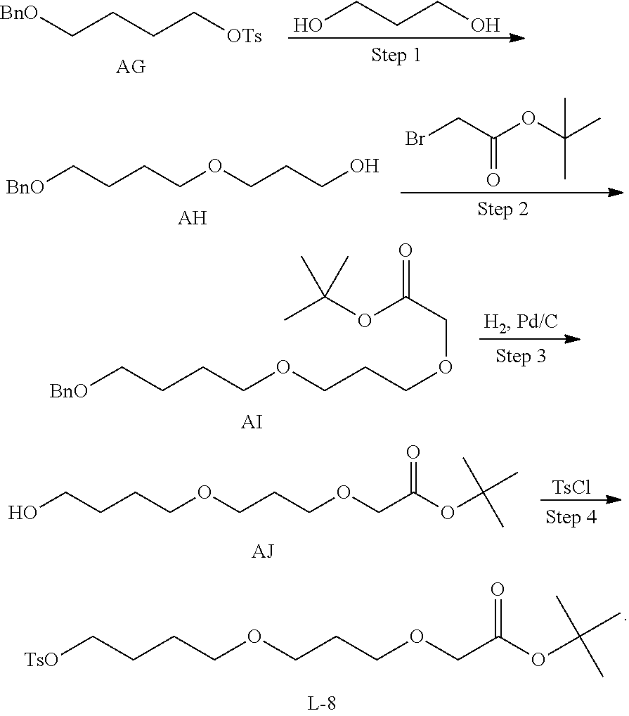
[TsO]CCCCOCCCOCC(OC(C)(C)C)=O.[BnO]CCCC[OTs].OCCCO.[BnO]CCCCOCCCO.[AH].BrCC(OC(C)(C)C)=O.[BnO]CCCCOCCCOCC(=O)OC(C)(C)C.[AI].[TsCl].OCCCCOCCCOCC(OC(C)(C)C)=O
